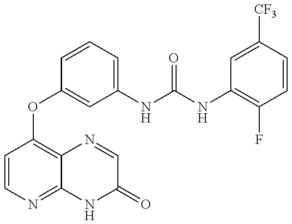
C1=CN=C2C(=C1OC1=CC(NC(NC3=C(F)C=CC([CF3])=C3)=O)=CC=C1)N=CC(=O)N2
